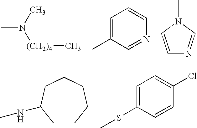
CN(C)[(CH2)4]C.C1=C(C)C=NC=C1.C1=CN(C)C=N1.C1CCCCCC1NC.C1=C(SC)C=CC(Cl)=C1
